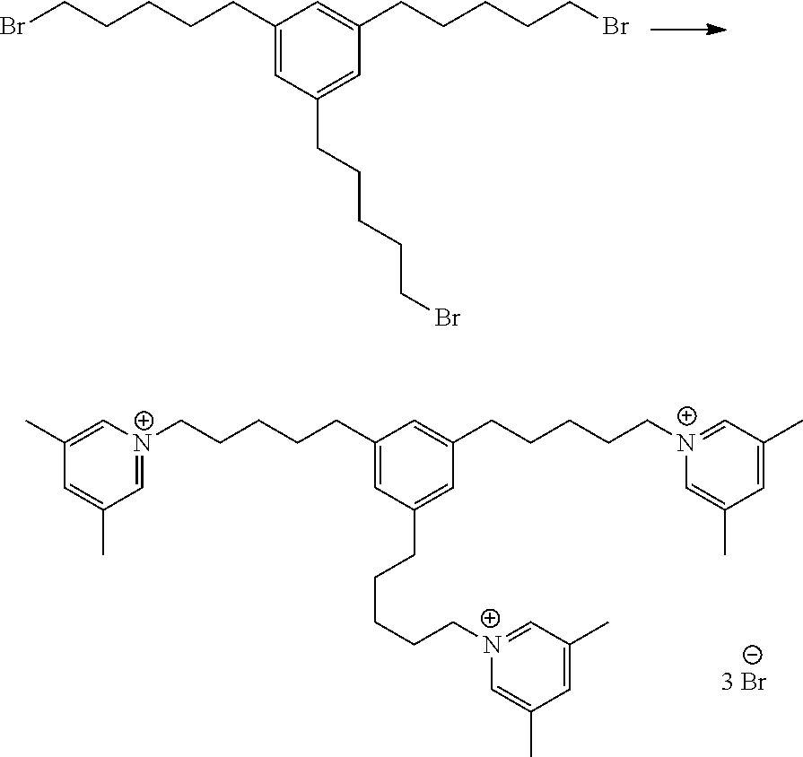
BrCCCCCC1=CC(CCCCCBr)=CC(CCCCCBr)=C1.[N+]1(CCCCCC2=CC(CCCCC[N+]3=CC(C)=CC(C)=C3)=CC(CCCCC[N+]3=CC(C)=CC(C)=C3)=C2)=CC(C)=CC(C)=C1
